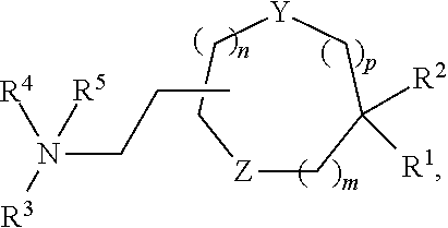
[Z]1CC([R2])([R1])C[Y]CC1.C(N([R4])([R3])[R5])CC
